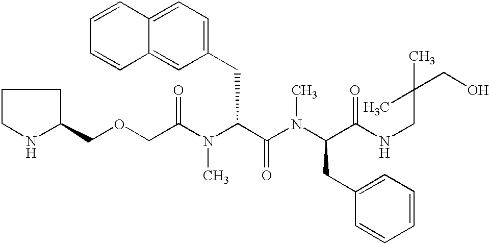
C1(COCC(N(C(C(=O)N(C)C(CC2=CC=CC=C2)C(=O)NCC(CO)(C)C)CC2=CC=C3C(=C2)C=CC=C3)C)=O)CCCN1
